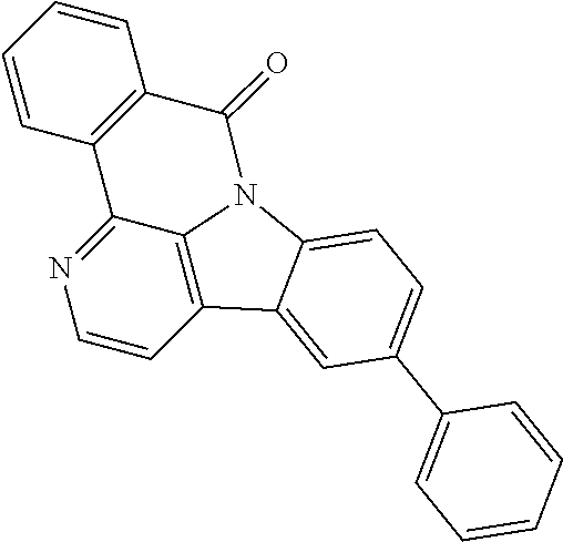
C1=CC2=C3C(=N1)C1=C(C=CC=C1)C(=O)N3C1=CC=C(C3=CC=CC=C3)C=C21
